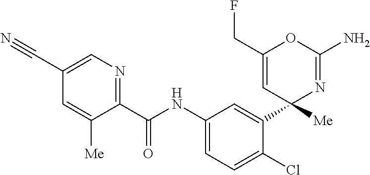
C1(C(NC2=CC=C(Cl)C(C3([Me])N=C(N)OC(CF)=C3)=C2)=O)=NC=C(C#N)C=C1[Me]
